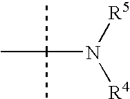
C(N([R5])[R4])(C)(C)C
